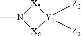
[Y1]1([Z2])([Z3])[X5]N(C)[X6]1
